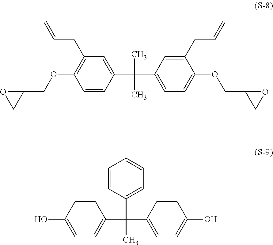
C1=CC(C(C)(C)C2=CC=C(OCC3CO3)C(CC=C)=C2)=CC(CC=C)=C1OCC1OC1.C1=CC(C(C2=CC=C(O)C=C2)(C2=CC=C(O)C=C2)C)=CC=C1
